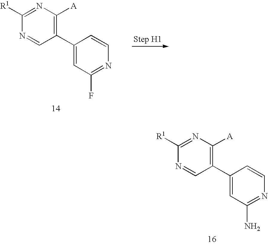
C1([R1])=NC([A])=C(C2=CC(F)=NC=C2)C=N1.C1([R1])=NC([A])=C(C2=CC(N)=NC=C2)C=N1
